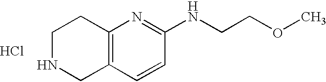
C12=C(C=CC(NCCOC)=N1)CNCC2.Cl
